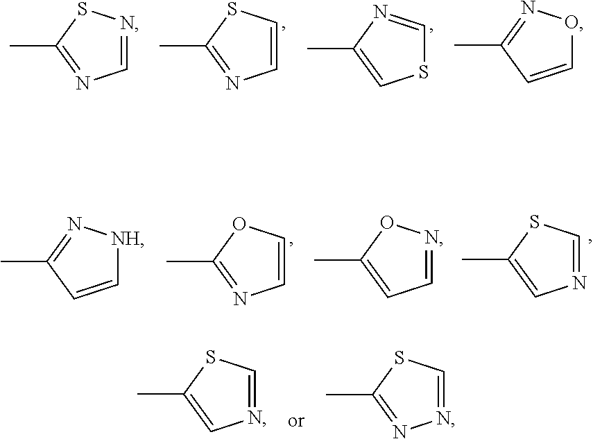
C1=CSC(C)=N1.S1C=NC(C)=C1.C1=CC(C)=NO1.C1=NSC(C)=N1.C1=COC(C)=N1.C1=NOC(C)=C1.N1=CSC(C)=C1.C1=CC(C)=N[NH]1.N1=CSC(C)=C1.N1=CSC(C)=N1
